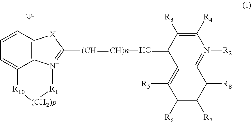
C12=C3C=CC=C1[R10][(CH2)p][R1][N+]2=C([(CH]=[CH)n]C=C1C2=C([R5])C([R6])=C([R7])C([R8])C2=N([R2])C([R4])=C1[R3])[X]3
